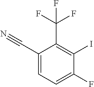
C1(C#N)=CC=C(F)C(I)=C1C(F)(F)F
